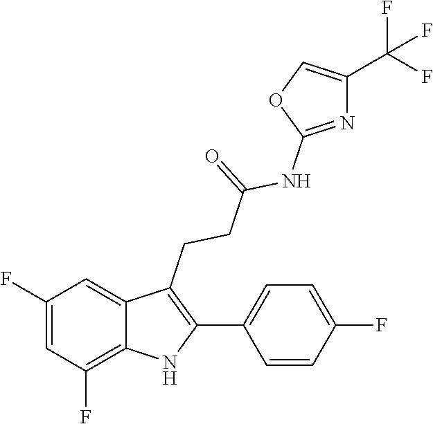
O1C(NC(CCC2=C(C3=CC=C(F)C=C3)NC3=C(F)C=C(F)C=C23)=O)=NC(C(F)(F)F)=C1
